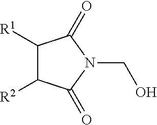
C1([R1])C([R2])C(=O)N(CO)C1=O
